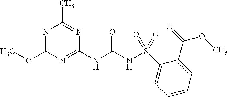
COC1=NC(C)=NC(NC(NS(=O)(C2=CC=CC=C2C(OC)=O)=O)=O)=N1
